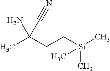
CC(CC[Si](C)(C)C)(N)C#N
